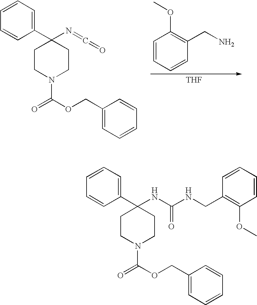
C1=CC=CC(CN)=C1OC.[THF].C1(C2(N=C=O)CCN(C(OCC3=CC=CC=C3)=O)CC2)=CC=CC=C1.C1(C2(NC(NCC3=C(OC)C=CC=C3)=O)CCN(C(OCC3=CC=CC=C3)=O)CC2)=CC=CC=C1
